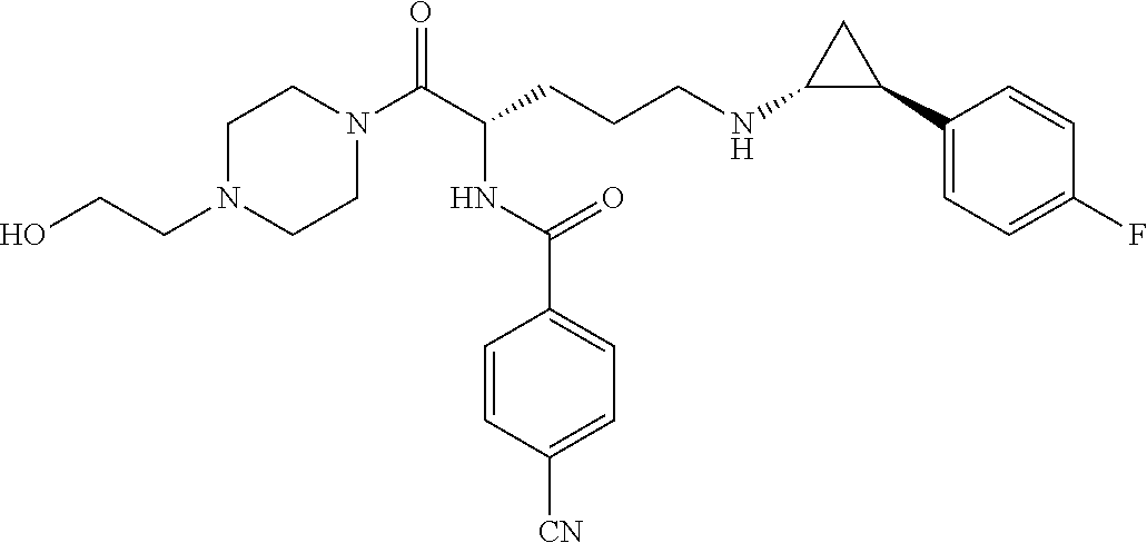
C1N(CCO)CCN(C(C(CCCNC2C(C3=CC=C(F)C=C3)C2)NC(C2=CC=C([CN])C=C2)=O)=O)C1
